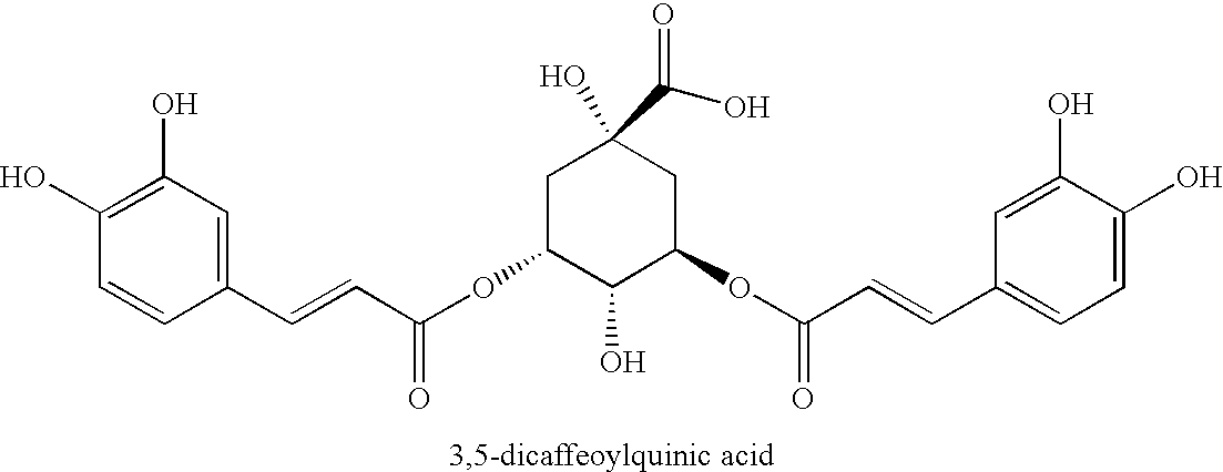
C1(C=CC(OC2C(O)C(OC(C=CC3=CC=C(O)C(O)=C3)=O)CC(O)(C(O)=O)C2)=O)=CC(O)=C(O)C=C1
